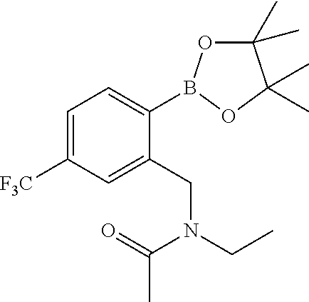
C1=C([F3C])C=C(CN(CC)C(=O)C)C(B2OC(C)(C)C(C)(C)O2)=C1
